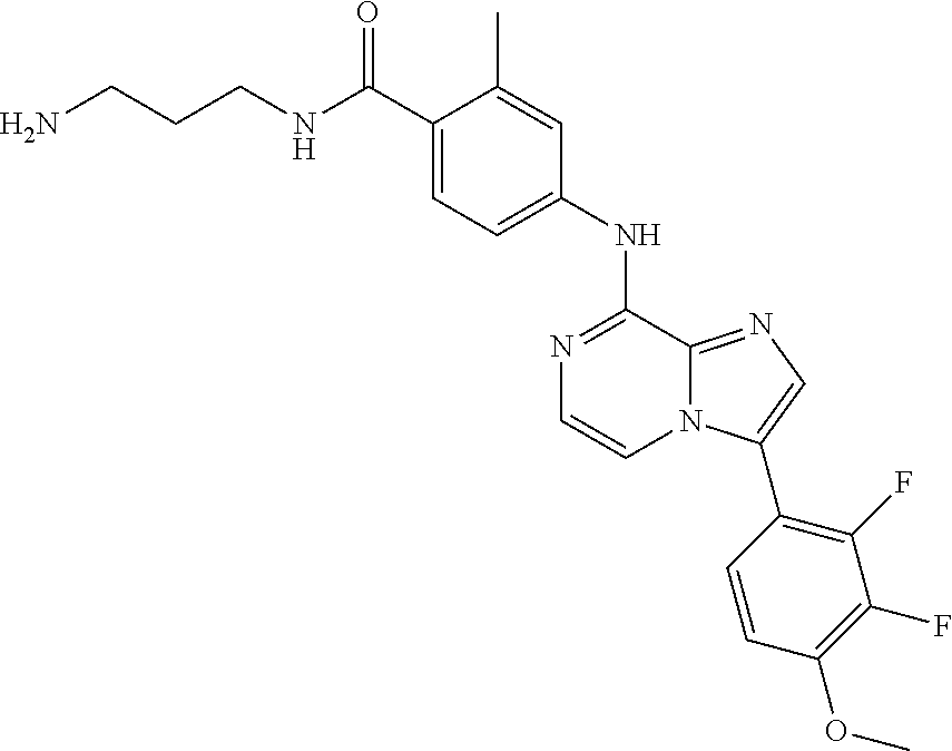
C1(NC2=NC=CN3C2=NC=C3C2=C(F)C(F)=C(OC)C=C2)=CC=C(C(NCCCN)=O)C(C)=C1
